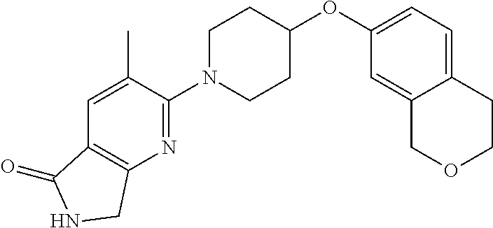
C1(N2CCC(OC3=CC=C4C(=C3)COCC4)CC2)=NC2=C(C=C1C)C(=O)NC2
